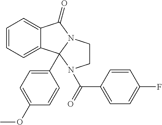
C12=CC=CC=C1C1(C3=CC=C(OC)C=C3)N(C2=O)CCN1C(=O)C1=CC=C(F)C=C1
